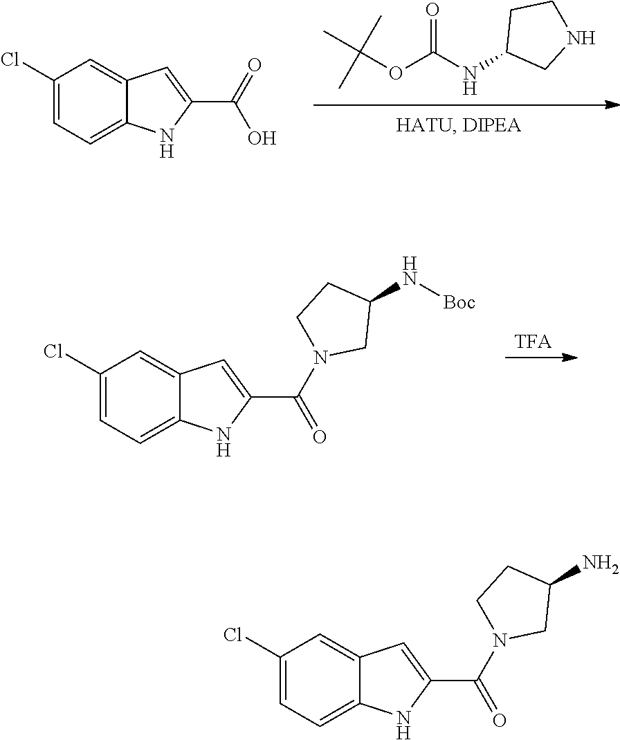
[TFA].[Boc]NC1CCN(C(C2=CC3=CC(Cl)=CC=C3N2)=O)C1.C(NC1CNCC1)(OC(C)(C)C)=O.C1(Cl)=CC=C2C(=C1)C=C(C(O)=O)N2.NC1CCN(C(C2=CC3=CC(Cl)=CC=C3N2)=O)C1
